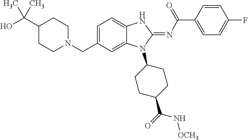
C1=C(CN2CCC(C(O)(C)C)CC2)C=C2C(=C1)NC(=NC(C1=CC=C(F)C=C1)=O)N2C1CCC(C(=O)N[OCH3])CC1
